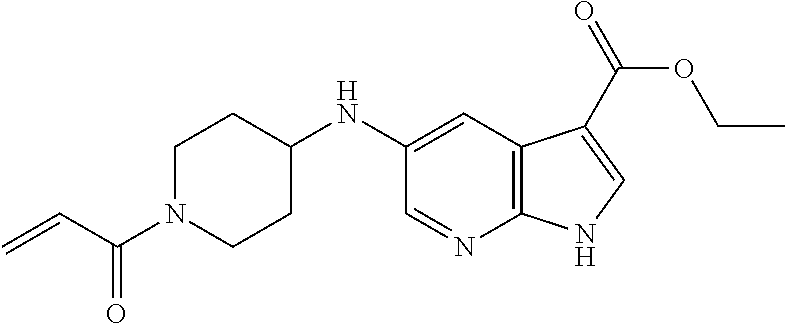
C12=C(C=C(NC3CCN(C(C=C)=O)CC3)C=N1)C(C(OCC)=O)=CN2
